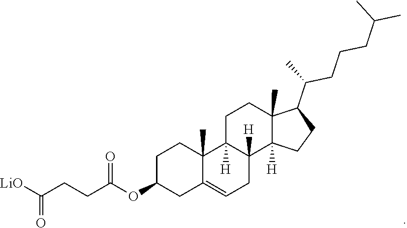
C1=C2CC(OC(=O)CCC(=O)[LiO])CCC2(C)C2([H])CCC3(C)C(C(CCCC(C)C)C)CCC3([H])C2([H])C1
